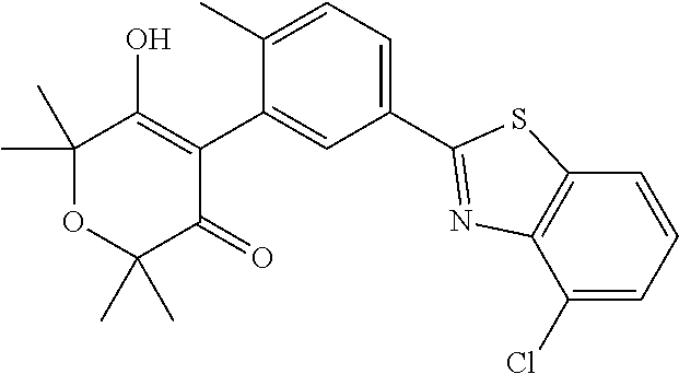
C1(C2=NC3=C(C=CC=C3Cl)S2)=CC=C(C)C(C2=C(O)C(C)(C)OC(C)(C)C2=O)=C1
